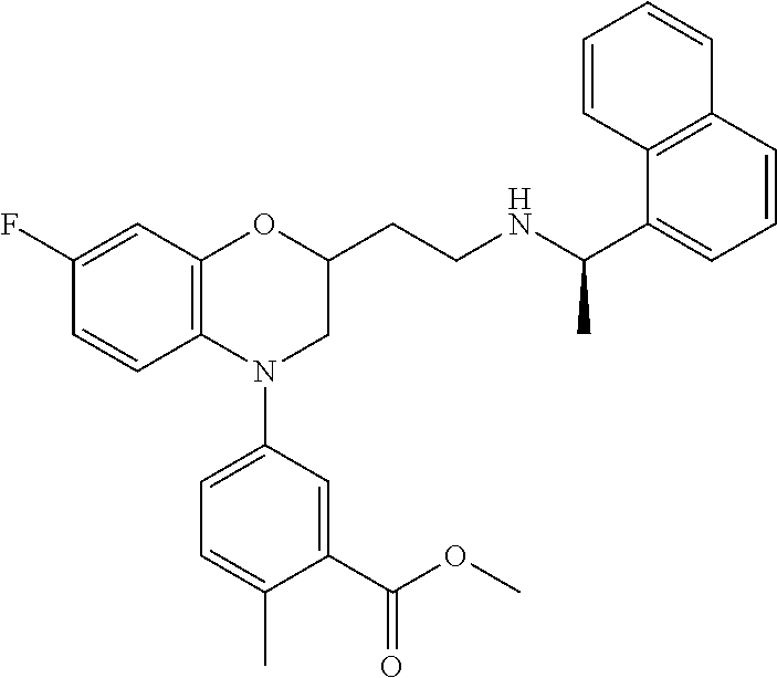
C1(F)=CC2=C(C=C1)N(C1=CC=C(C)C(C(OC)=O)=C1)CC(CCNC(C1=CC=CC3=C1C=CC=C3)C)O2
